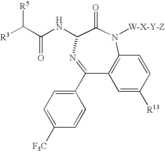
[R5]C(C(NC1C(=O)N([W-X-Y-Z])C2=C(C(C3=CC=C([F3C])C=C3)=N1)C=C([R13])C=C2)=O)[R3]
